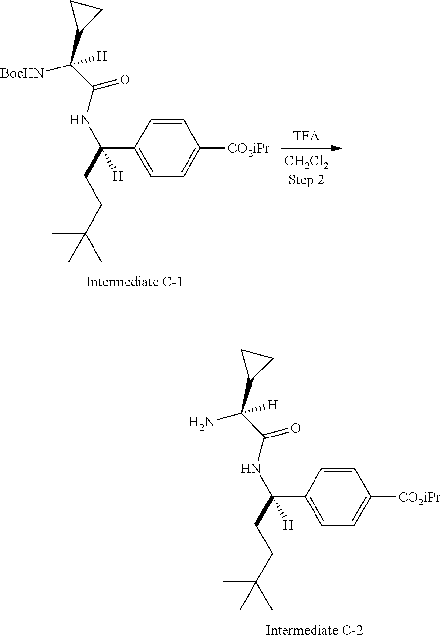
C1=CC(C(NC(=O)C(C2CC2)([BocHN])[H])(CCC(C)(C)C)[H])=CC=C1[CO2iPr].C1=CC(C(NC(=O)C(C2CC2)(N)[H])(CCC(C)(C)C)[H])=CC=C1[CO2iPr]
